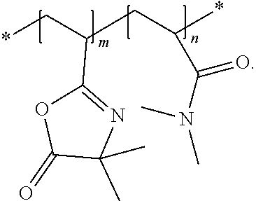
*CC(CC(*)C(N(C)C)=O)C1=NC(C)(C)C(=O)O1
